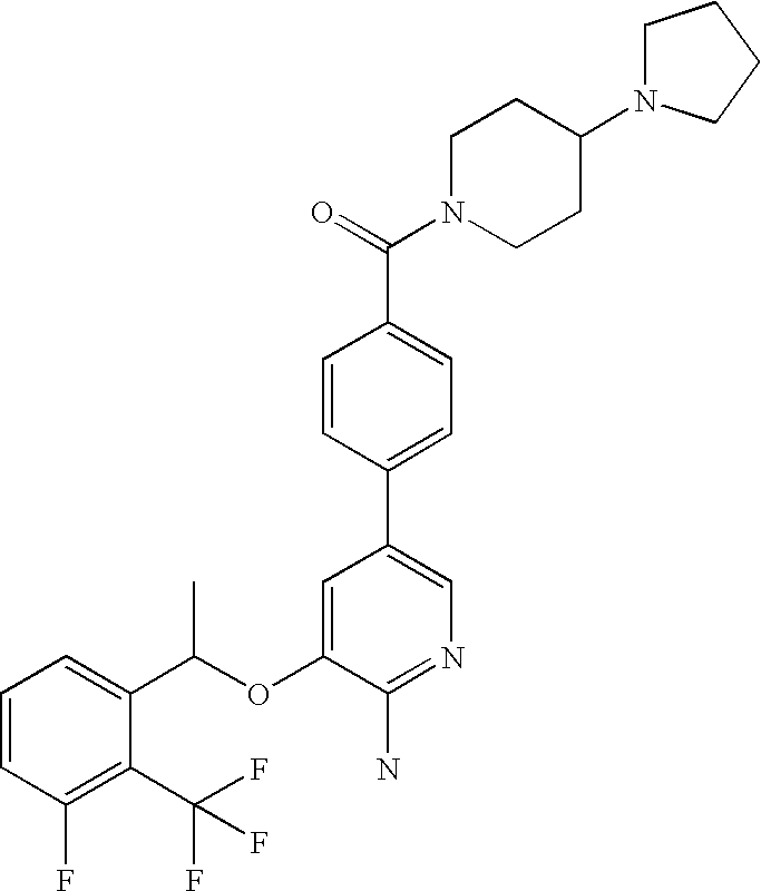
C1=CC=C(C(OC2=CC(C3=CC=C(C(=O)N4CCC(N5CCCC5)CC4)C=C3)=CN=C2N)C)C(C(F)(F)F)=C1F
